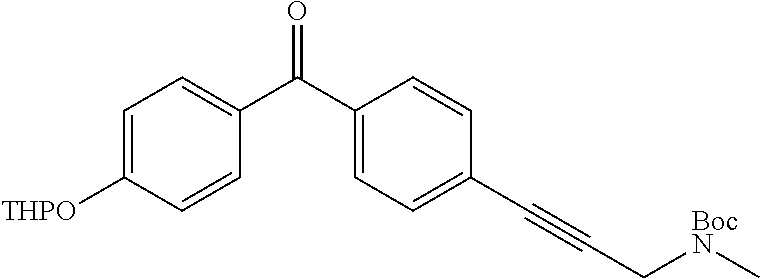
C1=C([THPO])C=CC(C(C2=CC=C(C#CC[BocN]C)C=C2)=O)=C1
